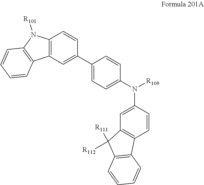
C1(C2=CC3=C(C=C2)N([R101])C2=C3C=CC=C2)=CC=C(N(C2=CC3=C(C=C2)C2=C(C3([R111])[R112])C=CC=C2)[R109])C=C1
